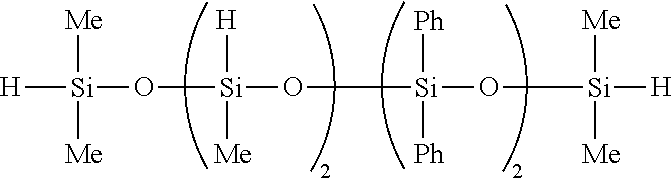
[H][Si]([Me])(O[Si]([H])([Me])O[Si]([Ph])([Ph])O[Si]([Me])([Me])[H])[Me]
